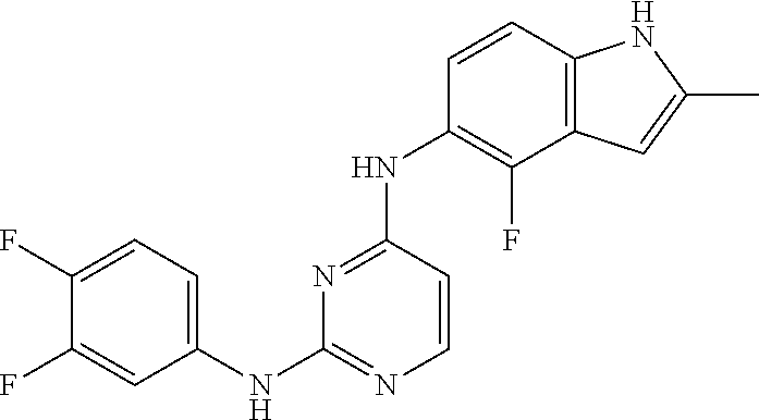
C1(F)=CC(NC2=NC=CC(NC3=C(F)C4=C(C=C3)NC(C)=C4)=N2)=CC=C1F
